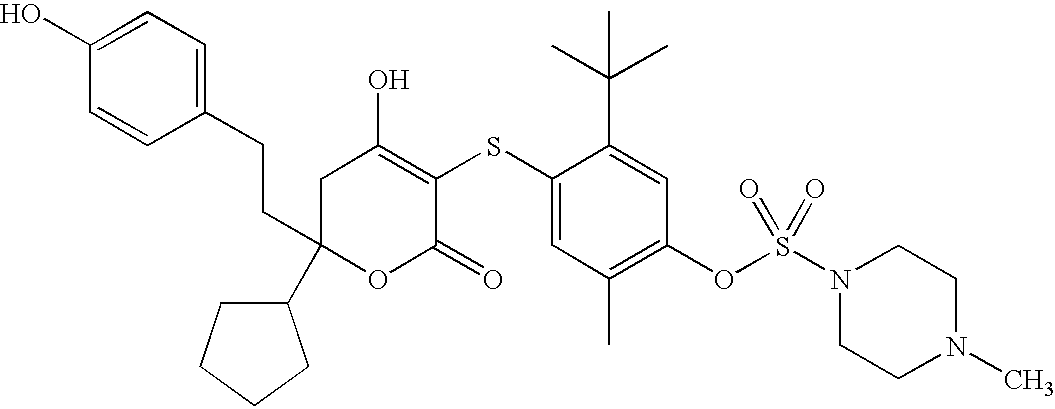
C1(C2(CCC3=CC=C(O)C=C3)OC(=O)C(SC3=CC(C)=C(OS(N4CCN(C)CC4)(=O)=O)C=C3C(C)(C)C)=C(O)C2)CCCC1
